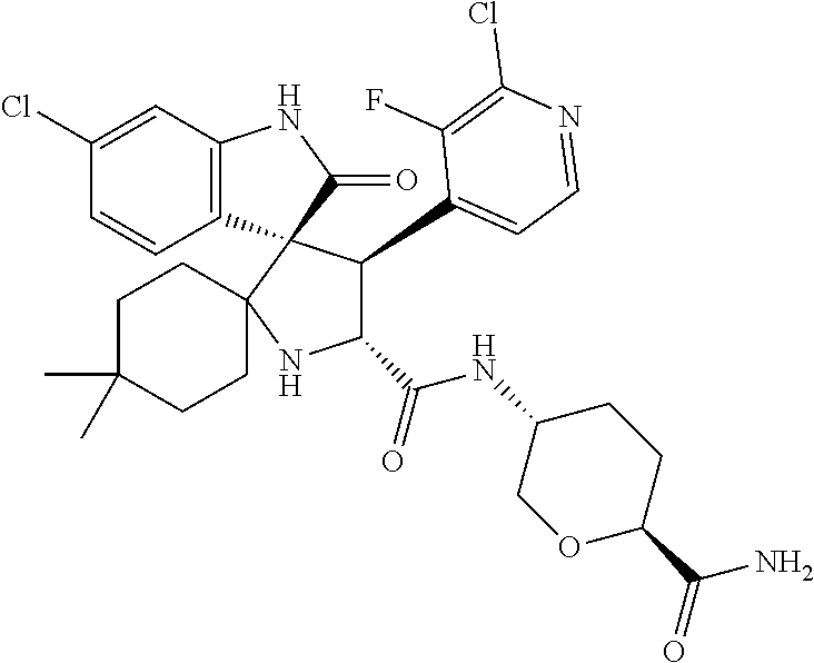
C12=C(C=C(Cl)C=C1)NC(=O)C21C(C2=CC=NC(Cl)=C2F)C(C(NC2CCC(C(=O)N)OC2)=O)NC12CCC(C)(C)CC2
